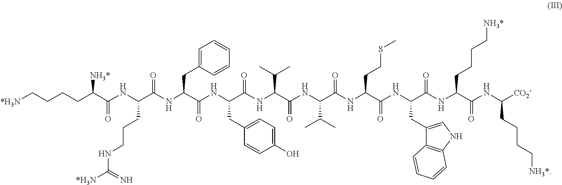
[*H3N]CCCCC(C(NC(C(NC(C(NC(C(NC(C(NC(C(NC(C(NC(C(NC(C(NC([CO2-])CCCC[NH3*])=O)CCCC[NH3*])=O)CC1=CNC2=C1C=CC=C2)=O)CCSC)=O)C(C)C)=O)C(C)C)=O)CC1=CC=C(O)C=C1)=O)CC1=CC=CC=C1)=O)CCCNC([*H3N])=N)=O)[NH3*]
